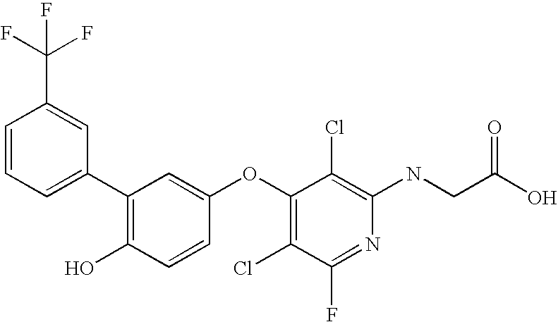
N(C1=C(Cl)C(OC2=CC(C3=CC=CC(C(F)(F)F)=C3)=C(O)C=C2)=C(Cl)C(F)=N1)CC(O)=O
